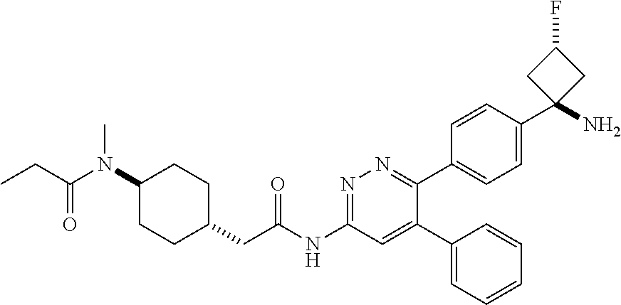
C1(N(C(CC)=O)C)CCC(CC(NC2=NN=C(C3=CC=C(C4(N)CC(F)C4)C=C3)C(C3=CC=CC=C3)=C2)=O)CC1
